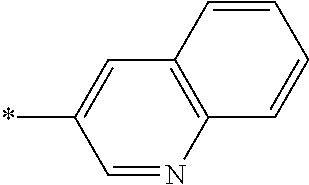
*C1=CC2=C(N=C1)C=CC=C2
